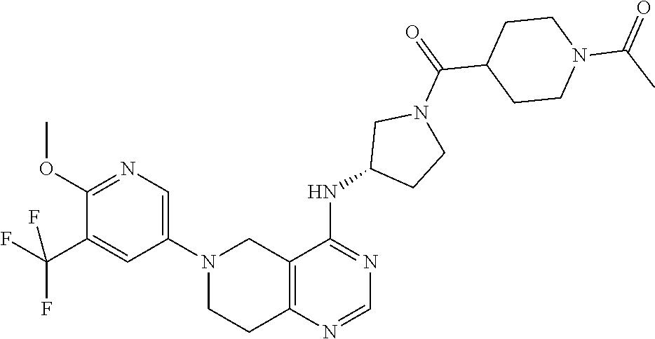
C1(N2CCC3=C(C2)C(NC2CCN(C(C4CCN(C(C)=O)CC4)=O)C2)=NC=N3)=CN=C(OC)C(C(F)(F)F)=C1
